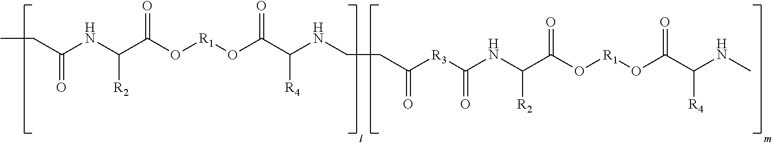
N(C(C(O[R1]OC(C(NCCC([R3]C(NC(C(O[R1]OC(C(NC)[R4])=O)=O)[R2])=O)=O)[R4])=O)=O)[R2])C(CC)=O
